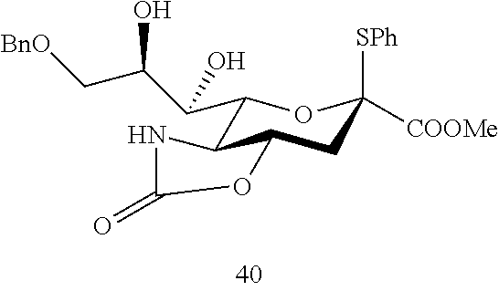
C1(C(C(C[BnO])O)O)C2C(CC([SPh])([COOMe])O1)OC(=O)N2
